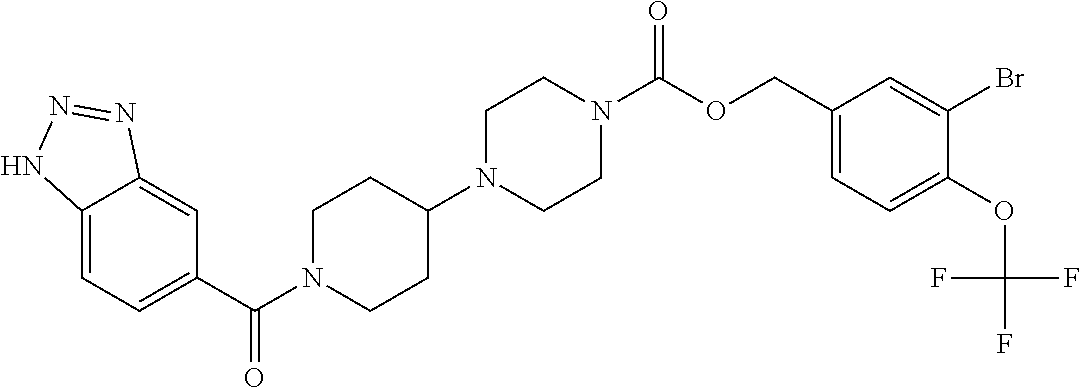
C12=CC=C(C(=O)N3CCC(N4CCN(C(=O)OCC5=CC=C(OC(F)(F)F)C(Br)=C5)CC4)CC3)C=C1N=NN2
